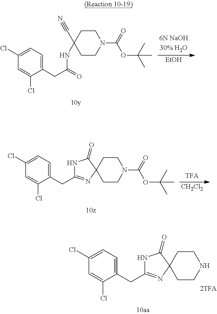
C1CC2(CCN1)C(=O)NC(CC1=CC=C(Cl)C=C1Cl)=N2.[EtOH].C1CC(C#N)(NC(=O)CC2=CC=C(Cl)C=C2Cl)CCN1C(=O)OC(C)(C)C.[CH2Cl2].C1CC2(CCN1C(=O)OC(C)(C)C)C(=O)NC(CC1=CC=C(Cl)C=C1Cl)=N2
